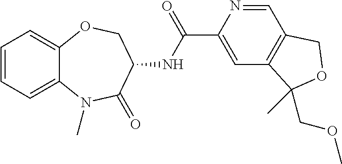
C12=CC=CC=C1OCC(NC(C1=CC3=C(C=N1)COC3(C)COC)=O)C(=O)N2C
